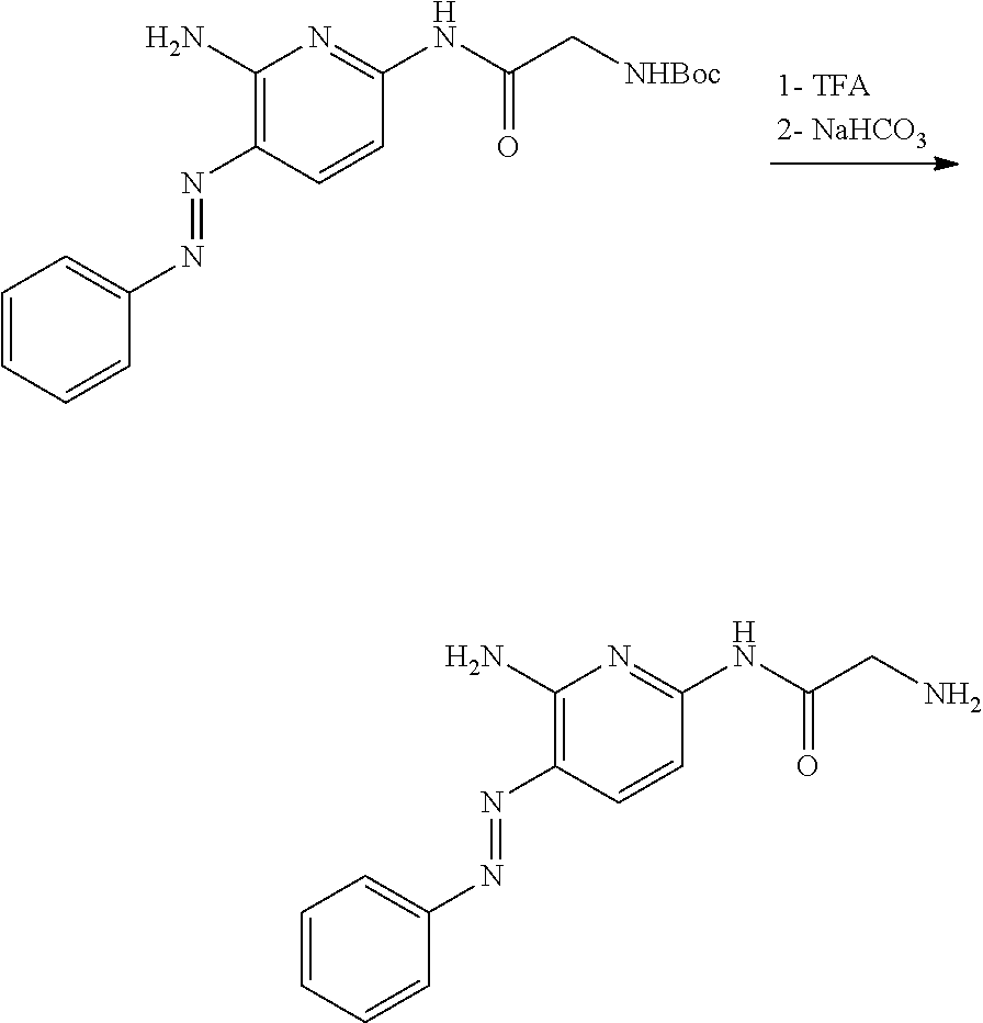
C1=CC=CC(N=NC2=C(N)N=C(NC(CN)=O)C=C2)=C1.C1=CC=CC(N=NC2=C(N)N=C(NC(C[NHBoc])=O)C=C2)=C1
